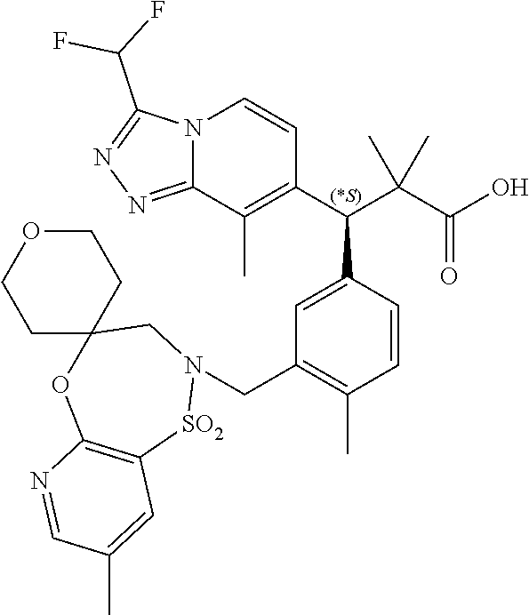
C1=CC(C(C(C(O)=O)(C)C)C2=C(C)C3=NN=C(C(F)F)N3C=C2)=CC(CN2[SO2]C3=C(OC4(C2)CCOCC4)N=CC(C)=C3)=C1C
